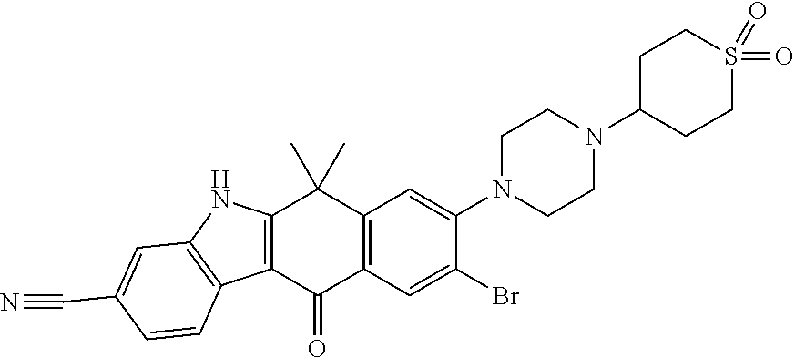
C12=C(C(=O)C3=C(C1(C)C)C=C(N1CCN(C4CCS(=O)(=O)CC4)CC1)C(Br)=C3)C1=C(N2)C=C(C#N)C=C1
